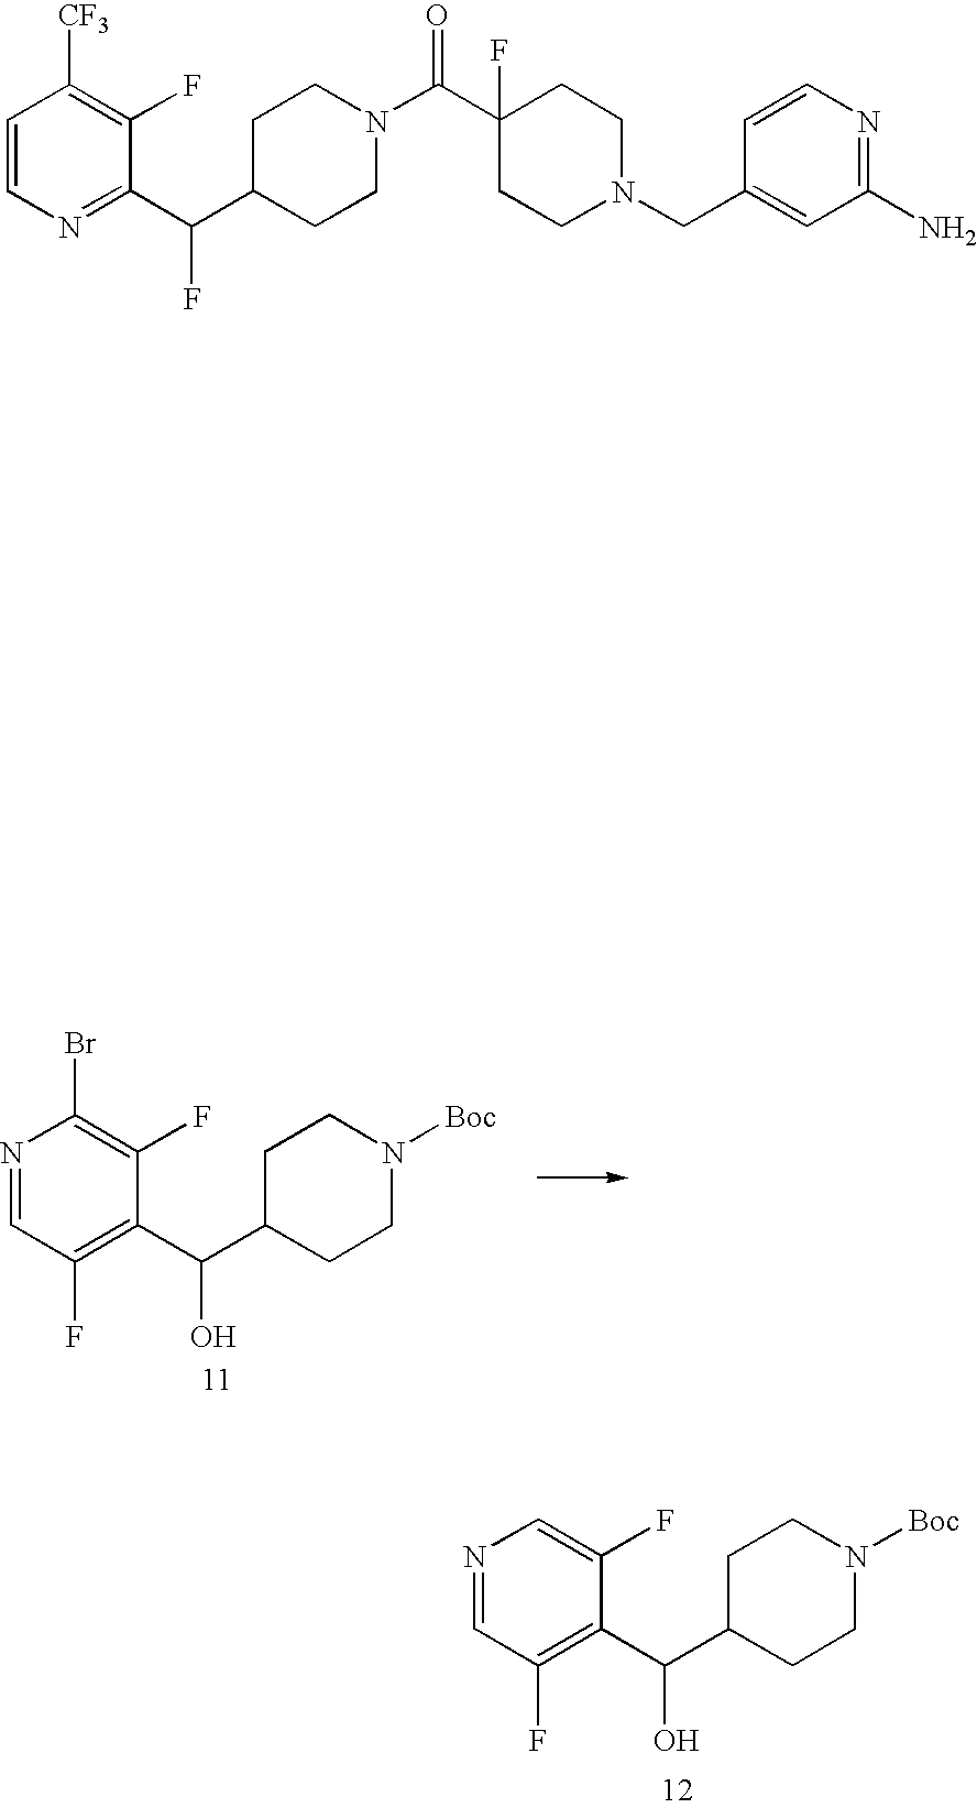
C1C(C(C2=C(F)C=NC(Br)=C2F)O)CCN([Boc])C1.C1C(C(C2=C(F)C=NC=C2F)O)CCN([Boc])C1.C1C(C(C2=NC=CC([CF3])=C2F)F)CCN(C(C2(F)CCN(CC3=CC(N)=NC=C3)CC2)=O)C1
